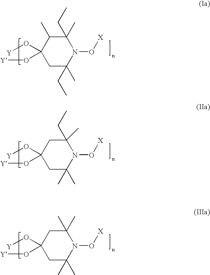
C1(C)(CC)C(C)C(O[Y])(O[Y])CC(C)(CC)N1O[X].C1(C)(CC)CC(O[Y])(O[Y])CC(C)(C)N1O[X].C1(C)(C)CC(O[Y])(O[Y])CC(C)(C)N1O[X]
